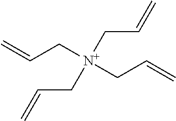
[N+](CC=C)(CC=C)(CC=C)CC=C
